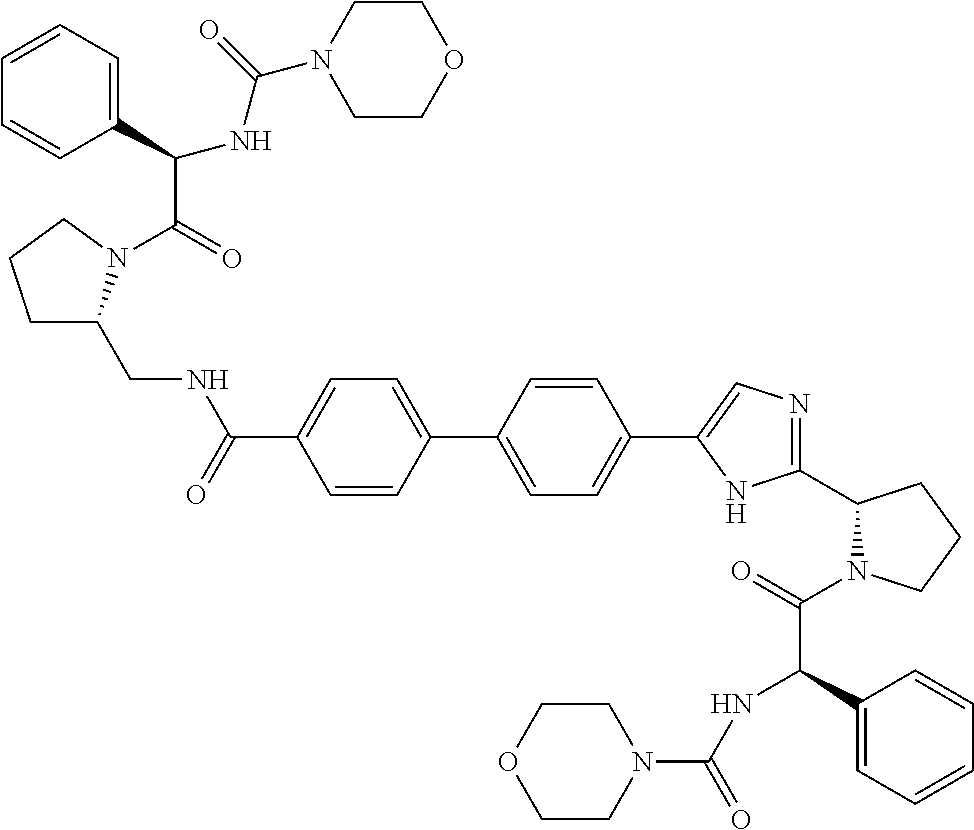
C1CN(C(NC(C2=CC=CC=C2)C(=O)N2C(CNC(C3=CC=C(C4=CC=C(C5=CN=C(C6N(C(C(NC(N7CCOCC7)=O)C7=CC=CC=C7)=O)CCC6)N5)C=C4)C=C3)=O)CCC2)=O)CCO1
